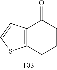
C12=C(C(=O)CCC1)C=CS2
